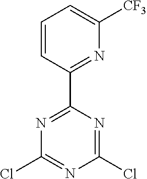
C1=CC(C2=NC(Cl)=NC(Cl)=N2)=NC([CF3])=C1
